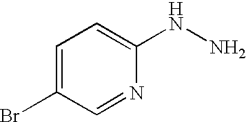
C1=C(Br)C=NC(NN)=C1
